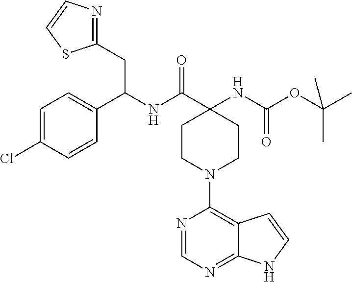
C1=C(Cl)C=CC(C(CC2=NC=CS2)NC(=O)C2(NC(=O)OC(C)(C)C)CCN(C3=C4C(=NC=N3)NC=C4)CC2)=C1
